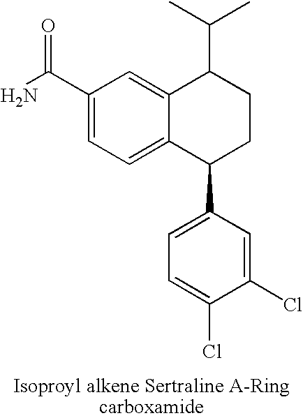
C1(C(N)=O)=CC=C2C(=C1)C(C(C)C)CCC2C1=CC=C(Cl)C(Cl)=C1
